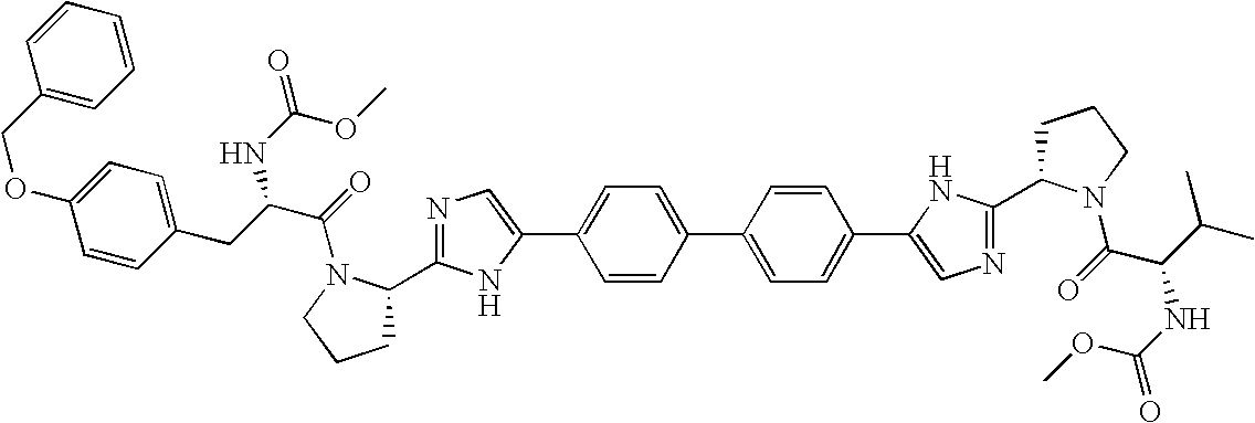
C1CCN(C(=O)C(NC(=O)OC)C(C)C)C1C1=NC=C(C2=CC=C(C3=CC=C(C4=CN=C(C5CCCN5C(=O)C(CC5=CC=C(OCC6=CC=CC=C6)C=C5)NC(=O)OC)N4)C=C3)C=C2)N1
